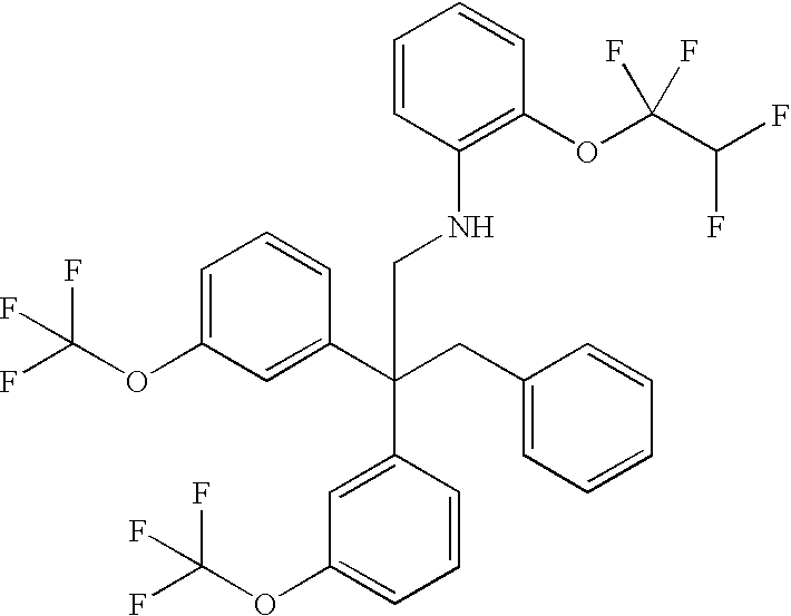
C1=C(OC(F)(F)F)C=C(C(CC2=CC=CC=C2)(C2=CC(OC(F)(F)F)=CC=C2)CNC2=C(OC(C(F)F)(F)F)C=CC=C2)C=C1
